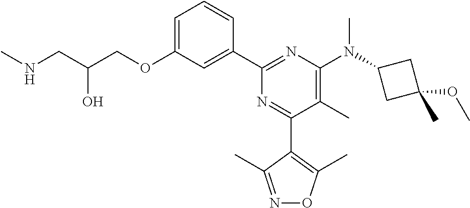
C1=C(OCC(CNC)O)C=C(C2=NC(N(C3CC(C)(OC)C3)C)=C(C)C(C3=C(C)ON=C3C)=N2)C=C1
